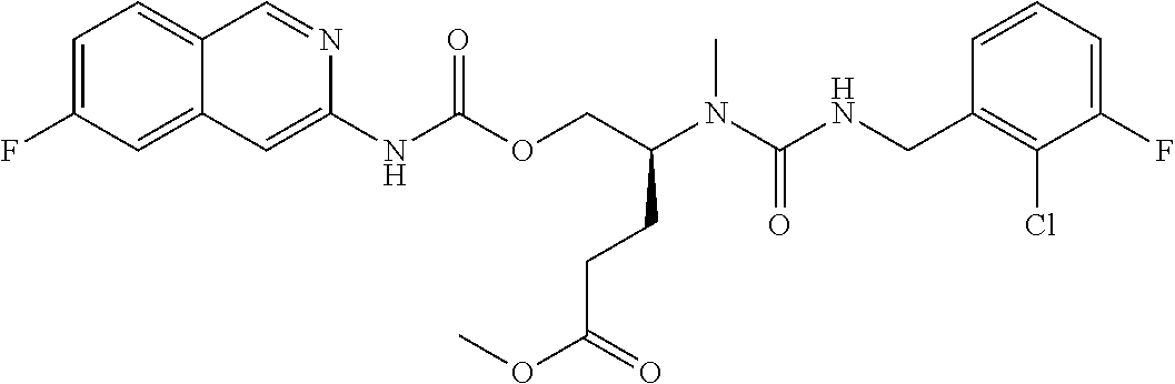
C1=CC(CNC(N(C(COC(NC2=CC3=CC(F)=CC=C3C=N2)=O)CCC(OC)=O)C)=O)=C(Cl)C(F)=C1
